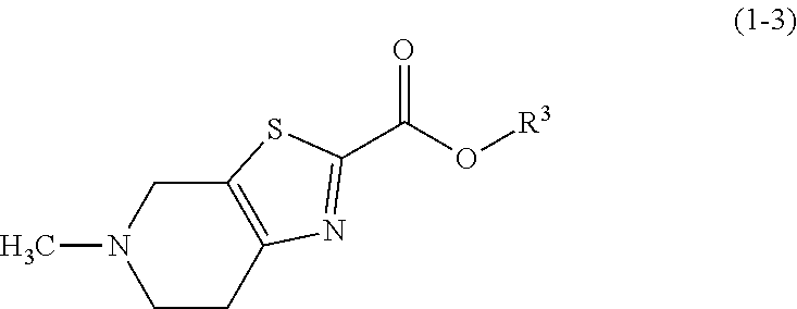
[R3]OC(C1=NC2=C(CN(C)CC2)S1)=O
